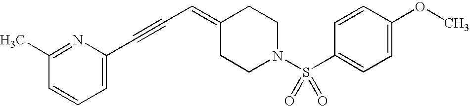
C1(C)=NC(C#CC=C2CCN(S(C3=CC=C(OC)C=C3)(=O)=O)CC2)=CC=C1
